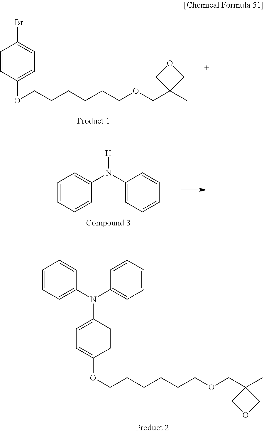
C1(N(C2=CC=CC=C2)C2=CC=C(OCCCCCCOCC3(C)COC3)C=C2)=CC=CC=C1.C1=CC(OCCCCCCOCC2(C)COC2)=CC=C1Br.[H]N(C1=CC=CC=C1)C1=CC=CC=C1
